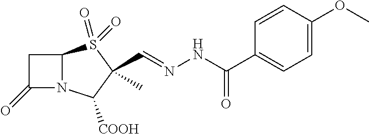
C12N(C([COOH])C(C)(C=NNC(=O)C3=CC=C(OC)C=C3)S1(=O)=O)C(=O)C2
